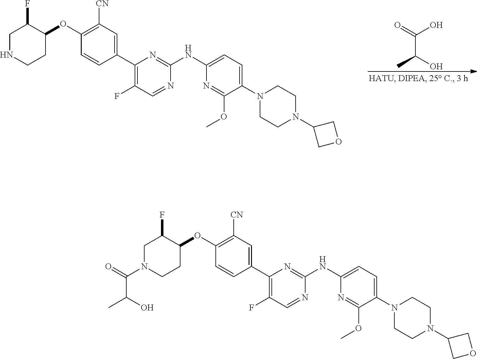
C1N(C(C(C)O)=O)CCC(OC2=C([CN])C=C(C3=C(F)C=NC(NC4=CC=C(N5CCN(C6COC6)CC5)C(OC)=N4)=N3)C=C2)C1F.C1NCCC(OC2=C([CN])C=C(C3=C(F)C=NC(NC4=CC=C(N5CCN(C6COC6)CC5)C(OC)=N4)=N3)C=C2)C1F.C(C(C)O)(O)=O
